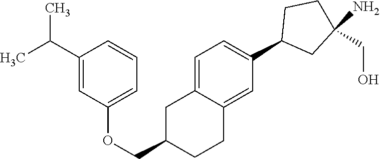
C1=C2C(=CC(C3CC(N)(CO)CC3)=C1)CCC(COC1=CC=CC(C(C)C)=C1)C2
